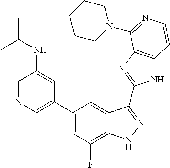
C1=C(C2=CC(F)=C3C(=C2)C(C2=NC4=C(N2)C=CN=C4N2CCCCC2)=NN3)C=C(NC(C)C)C=N1
